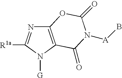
C12=C(N([G])C([R1a])=N1)C(=O)N([A]B)C(=O)O2
